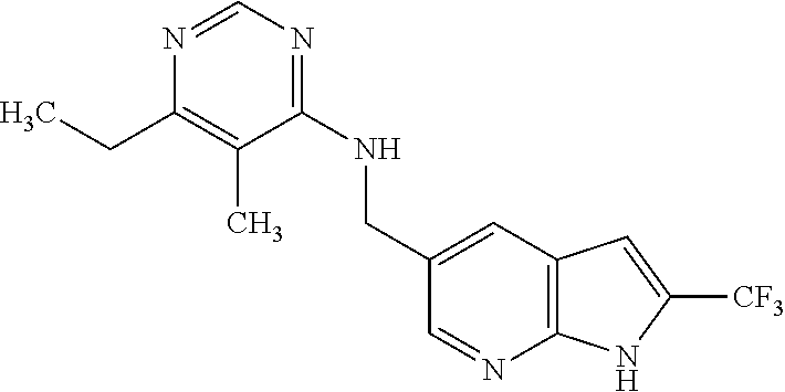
C1=NC2=C(C=C1CNC1=NC=NC(CC)=C1C)C=C([CF3])N2
